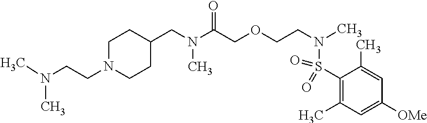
C(N(C(COCCN(S(C1=C(C)C=C([OMe])C=C1C)(=O)=O)C)=O)C)C1CCN(CCN(C)C)CC1
